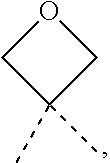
C1C(C)(C)CO1
